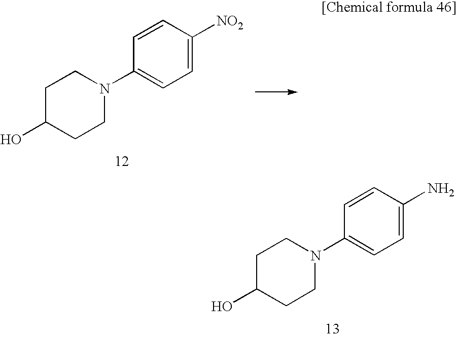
C1C(O)CCN(C2=CC=C(N)C=C2)C1.C1C(O)CCN(C2=CC=C([NO2])C=C2)C1
